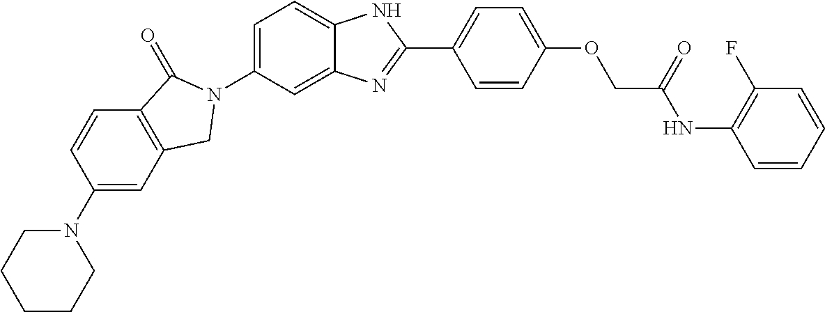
C1(N2CCCCC2)=CC2=C(C=C1)C(=O)N(C1=CC=C3C(=C1)N=C(C1=CC=C(OCC(=O)NC4=C(F)C=CC=C4)C=C1)N3)C2
